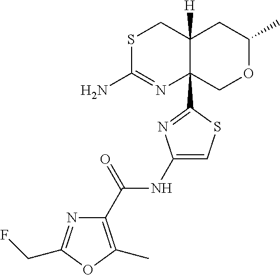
S1C(N)=NC2(C3=NC(NC(C4=C(C)OC(CF)=N4)=O)=CS3)C([H])(C1)CC(C)OC2
